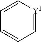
C1=[Y1]C=CC=C1
